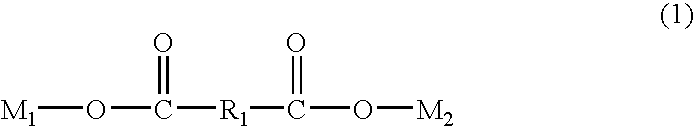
[M1]OC(=O)[R1]C(=O)O[M2]
